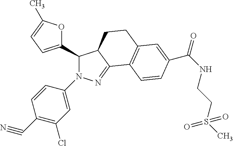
N1(C2=CC(Cl)=C(C#N)C=C2)N=C2C(CCC3=C2C=CC(C(NCCS(C)(=O)=O)=O)=C3)C1C1=CC=C(C)O1
